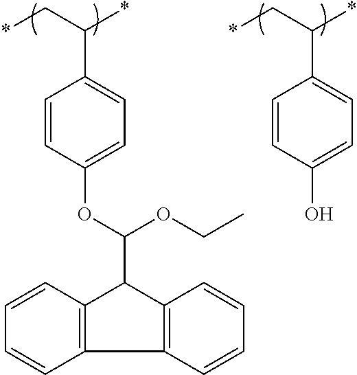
C12=C(C3=C(C1C(OC1=CC=C(C(C*)*)C=C1)OCC)C=CC=C3)C=CC=C2.C1(O)=CC=C(C(C*)*)C=C1
